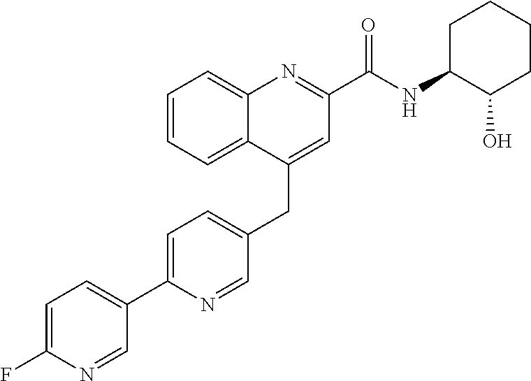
C1=C(C2=CC=C(F)N=C2)N=CC(CC2=CC(C(NC3C(O)CCCC3)=O)=NC3=CC=CC=C23)=C1
